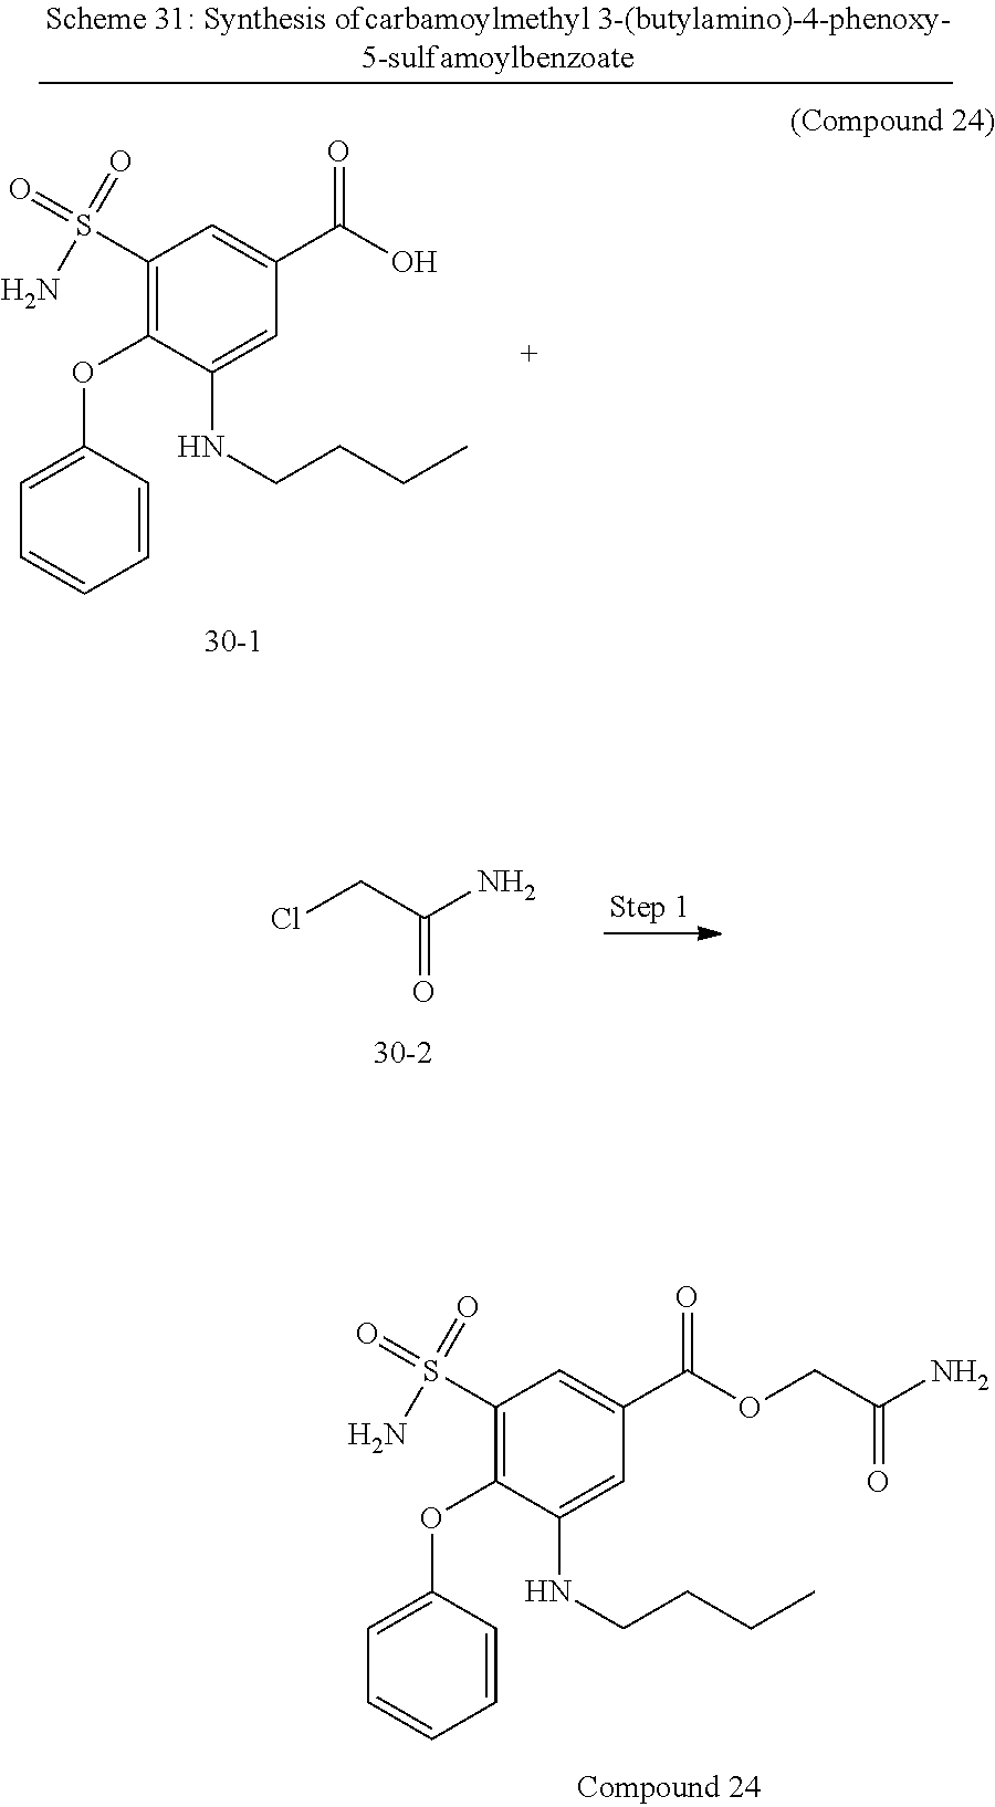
C1(S(N)(=O)=O)=C(OC2=CC=CC=C2)C(NCCCC)=CC(C(=O)OCC(N)=O)=C1.C(C(N)=O)Cl.C1(S(N)(=O)=O)=C(OC2=CC=CC=C2)C(NCCCC)=CC(C(=O)O)=C1
